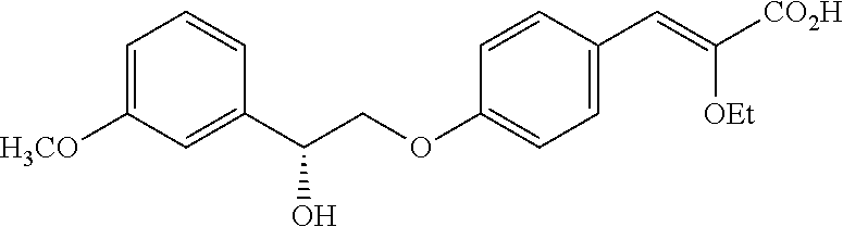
C1=C([H3CO])C=C(C(COC2=CC=C(C=C([CO2H])[OEt])C=C2)O)C=C1
